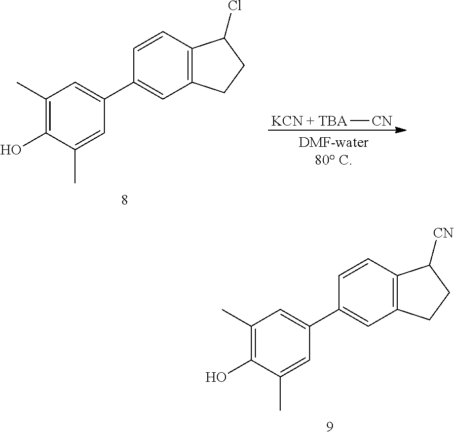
C1(C)=C(O)C(C)=CC(C2=CC3=C(C=C2)C([CN])CC3)=C1.C1(C)=C(O)C(C)=CC(C2=CC3=C(C=C2)C(Cl)CC3)=C1.[KCN + TBA][CN]
